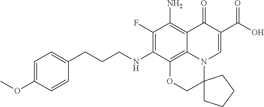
COC1=CC=C(CCCNC2=C(F)C(N)=C3C4=C2OCC2(N4C=C(C(O)=O)C3=O)CCCC2)C=C1
